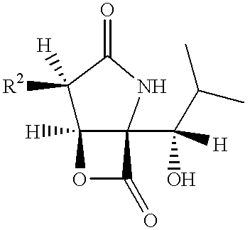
C1([R2])([H])C2([H])C(C(O)([H])C(C)C)(NC1=O)C(=O)O2
